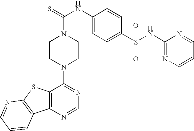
C12=C(N=CN=C1N1CCN(C(=S)NC3=CC=C(S(NC4=NC=CC=N4)(=O)=O)C=C3)CC1)C1=C(S2)N=CC=C1
